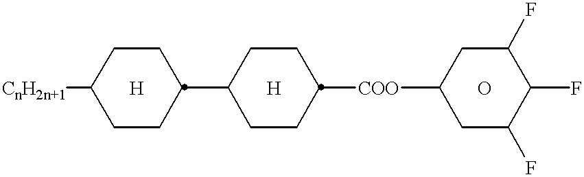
[CnH2n+1]C1CCC(C2CCC([COO]C3CC(F)C(F)C(F)C3)CC2)CC1.[H].[H].O
